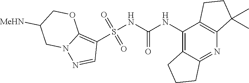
S(NC(NC1=C2C(=NC3=C1CCC3(C)C)CCC2)=O)(C1=C2N(N=C1)CC([MeHN])CO2)(=O)=O
